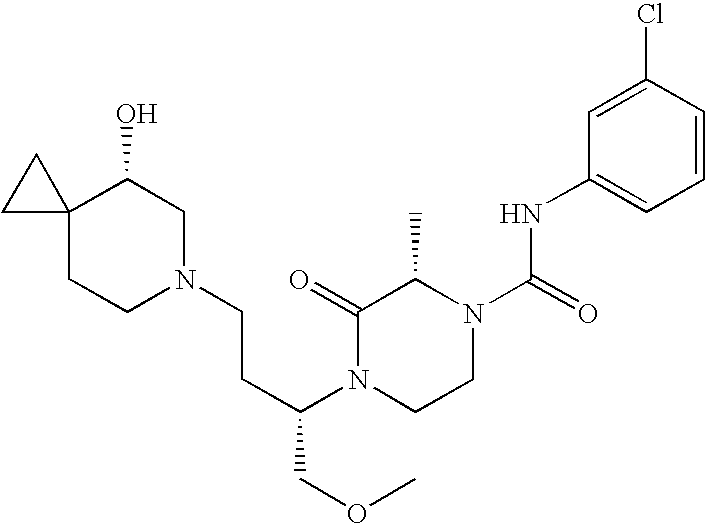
C12(CCN(CCC(COC)N3CCN(C(=O)NC4=CC=CC(Cl)=C4)C(C)C3=O)CC1O)CC2
